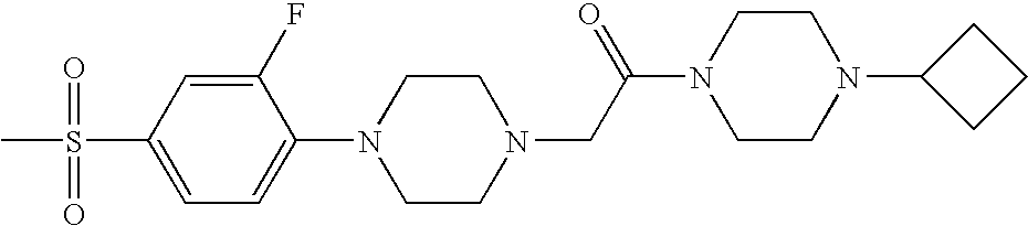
S(C1=CC=C(N2CCN(CC(N3CCN(C4CCC4)CC3)=O)CC2)C(F)=C1)(=O)(C)=O
